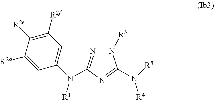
N1([R3])N=C(N(C2=CC([R2f])=C([R2e])C([R2d])=C2)[R1])N=C1N([R5])[R4]
